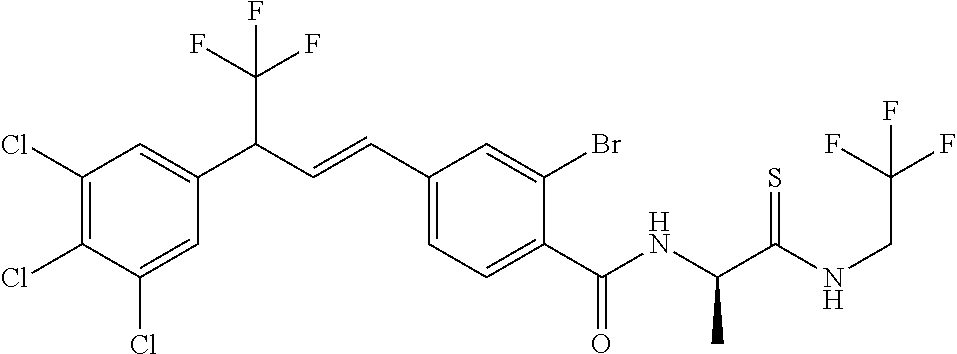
C1(Cl)=C(Cl)C=C(C(C=CC2=CC=C(C(NC(C(NCC(F)(F)F)=S)C)=O)C(Br)=C2)C(F)(F)F)C=C1Cl
